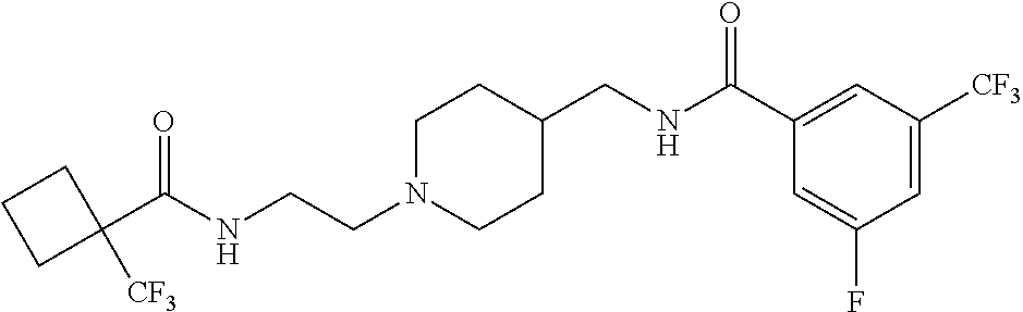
C1(C(NCCN2CCC(CNC(C3=CC([CF3])=CC(F)=C3)=O)CC2)=O)([CF3])CCC1
